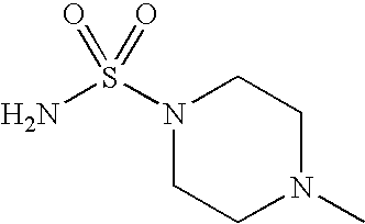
NS(N1CCN(C)CC1)(=O)=O
